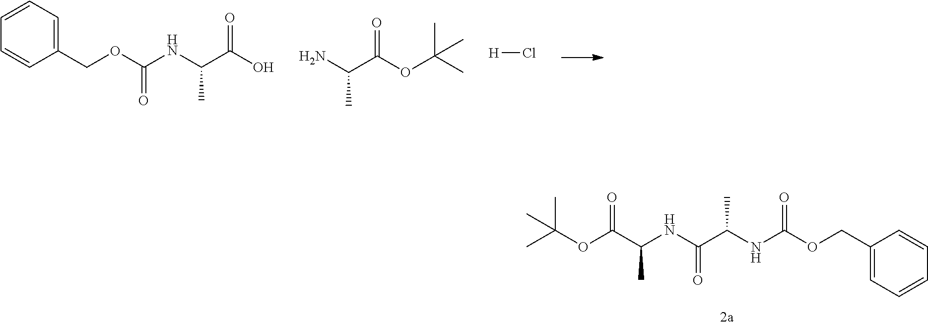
C1(COC(NC(C(NC(C(OC(C)(C)C)=O)C)=O)C)=O)=CC=CC=C1.C1=CC=C(COC(NC(C(O)=O)C)=O)C=C1.NC(C(OC(C)(C)C)=O)C.[H]Cl
